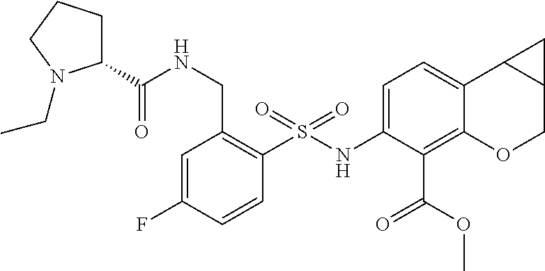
C1(C(NCC2=C(S(NC3=CC=C4C(=C3C(OC)=O)OCC3C4C3)(=O)=O)C=CC(F)=C2)=O)CCCN1CC
